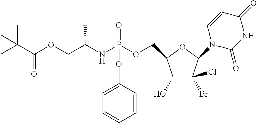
CC(C(OCC(NP(OCC1C(O)C(Br)(Cl)C(N2C(=O)NC(=O)C=C2)O1)(=O)OC1=CC=CC=C1)C)=O)(C)C
